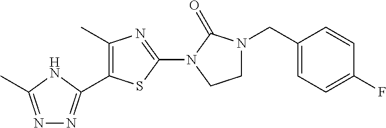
C1(C)=C(C2=NN=C(C)N2)SC(N2CCN(CC3=CC=C(F)C=C3)C2=O)=N1
